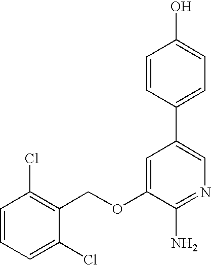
C1=CC=C(Cl)C(COC2=CC(C3=CC=C(O)C=C3)=CN=C2N)=C1Cl
